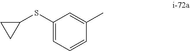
C1(SC2CC2)=CC=CC(C)=C1
